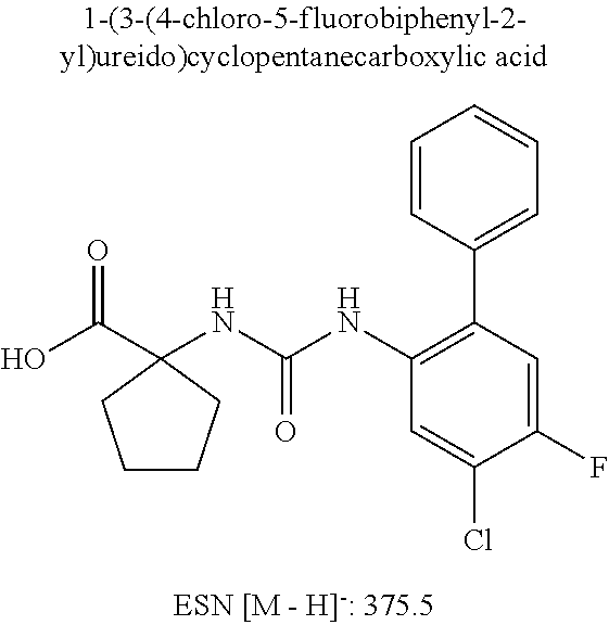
OC(C1(NC(NC2=C(C3=CC=CC=C3)C=C(F)C(Cl)=C2)=O)CCCC1)=O
